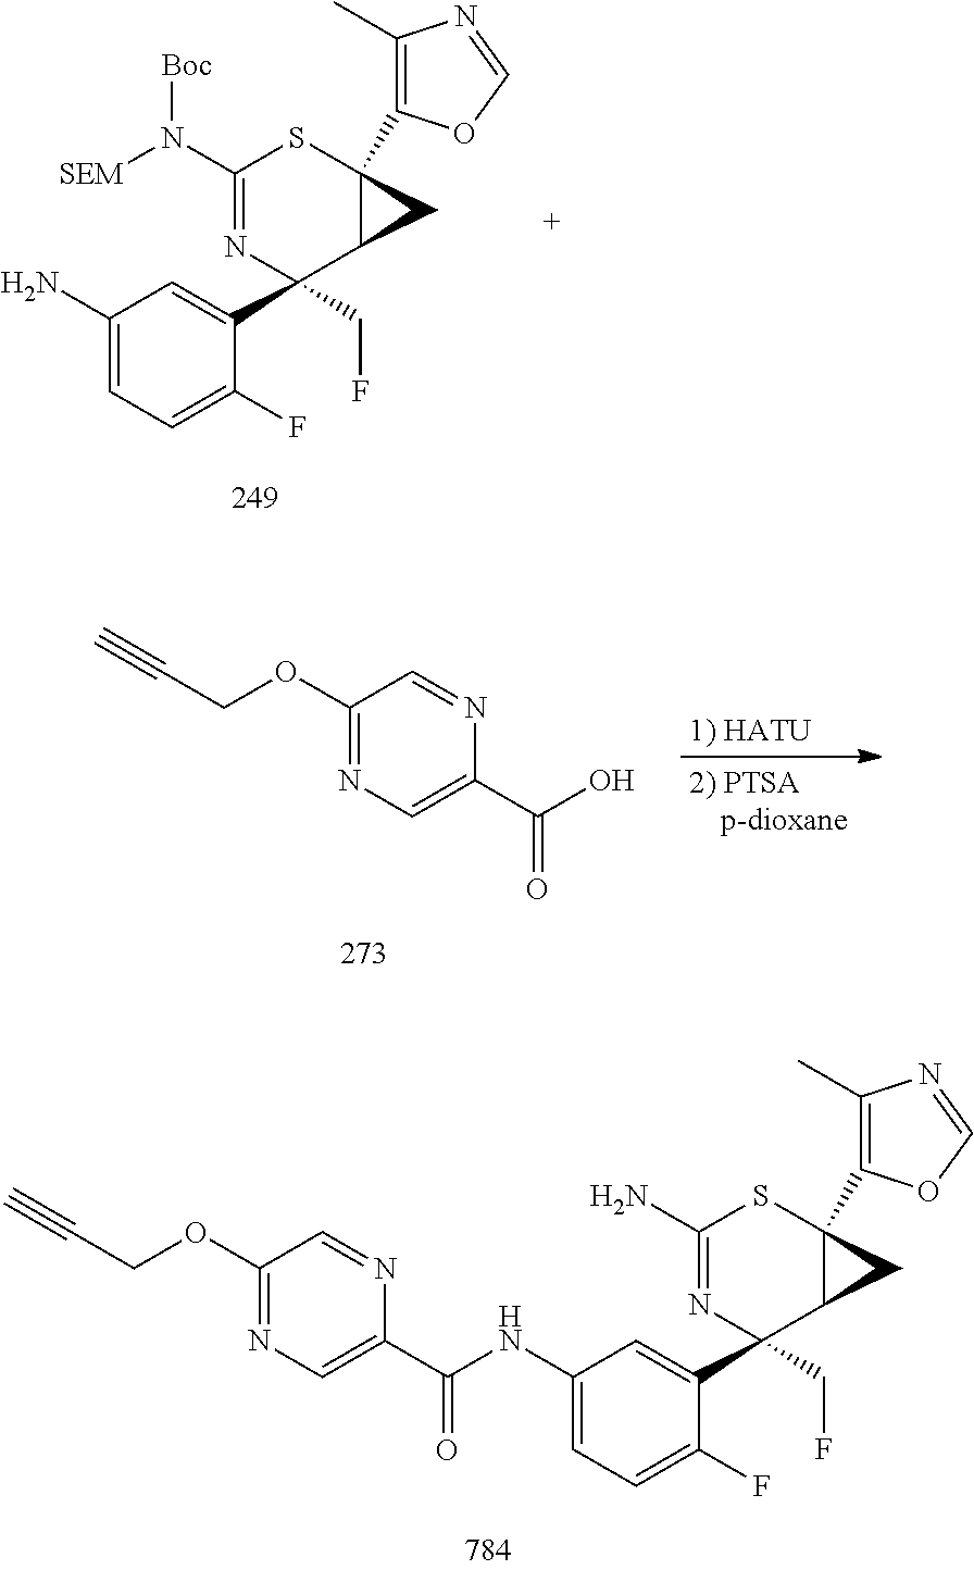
C1(N)=CC=C(F)C(C2(CF)C3C(C4=C(C)N=CO4)(SC(N([SEM])[Boc])=N2)C3)=C1.C1(OCC#C)=NC=C(C(O)=O)N=C1.[1) HATU].C1(NC(C2=CN=C(OCC#C)C=N2)=O)=CC=C(F)C(C2(CF)C3CC3(C3=C(C)N=CO3)SC(N)=N2)=C1
